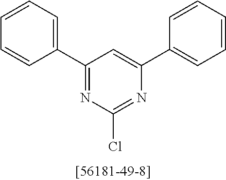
C1(C2=NC(Cl)=NC(C3=CC=CC=C3)=C2)=CC=CC=C1
